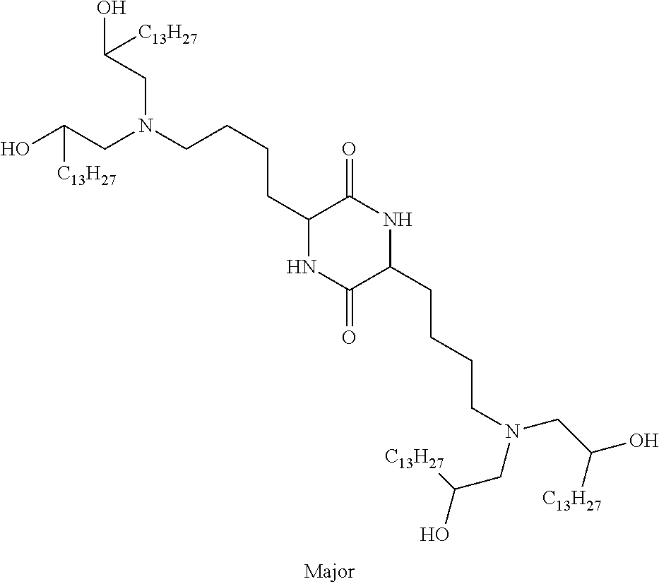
C(CC1NC(=O)C(CCCCN(CC(O)[C13H27])CC(O)[C13H27])NC1=O)CCN(CC([C13H27])O)CC([C13H27])O
